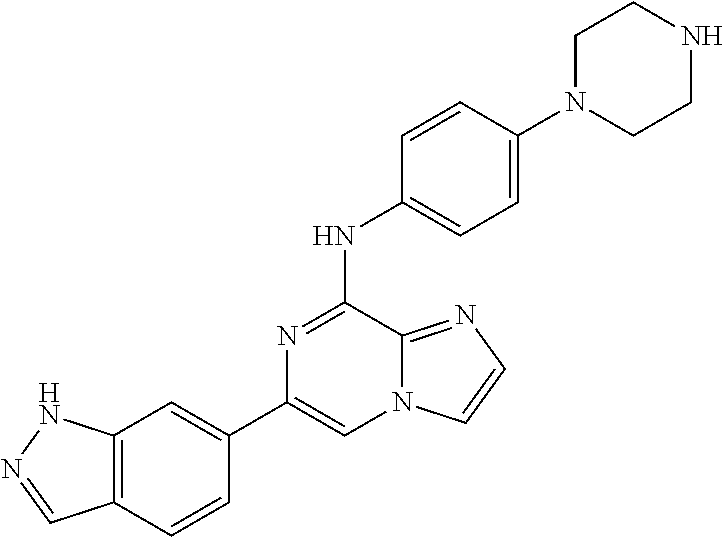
C1(C2=CC3=C(C=C2)C=NN3)=CN2C(=NC=C2)C(NC2=CC=C(N3CCNCC3)C=C2)=N1
